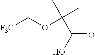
[F3C]COC(C(O)=O)(C)C
